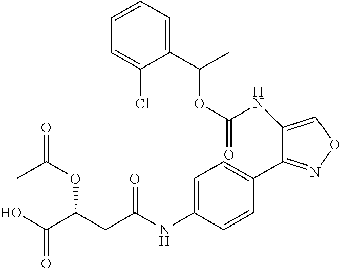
O(C(NC1=CON=C1C1=CC=C(NC(CC(C(O)=O)OC(C)=O)=O)C=C1)=O)C(C)C1=CC=CC=C1Cl
